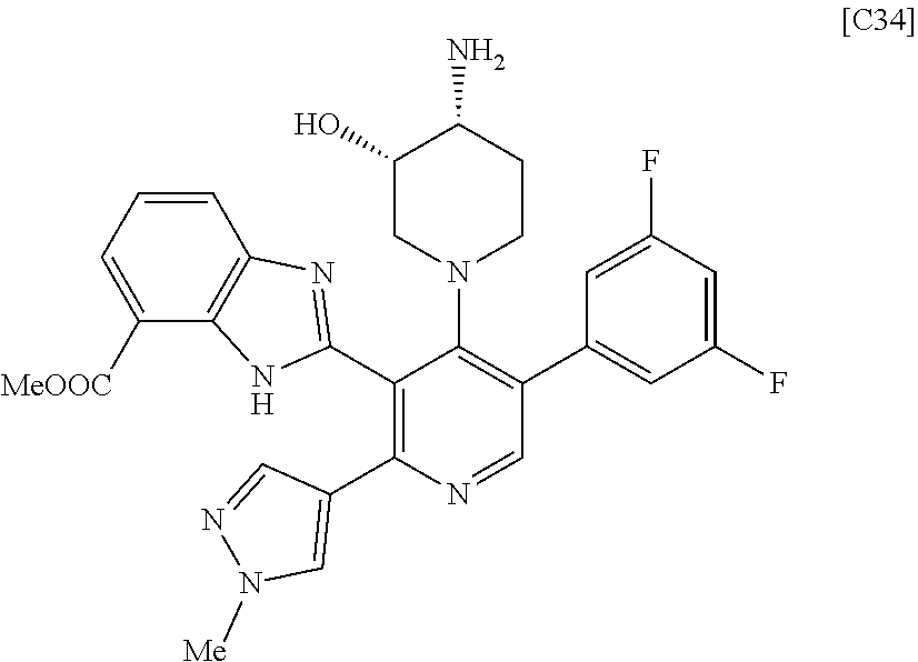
C1=CC=C([MeOOC])C2=C1N=C(C1=C(C3=CN([Me])N=C3)N=CC(C3=CC(F)=CC(F)=C3)=C1N1CCC(N)C(O)C1)N2
